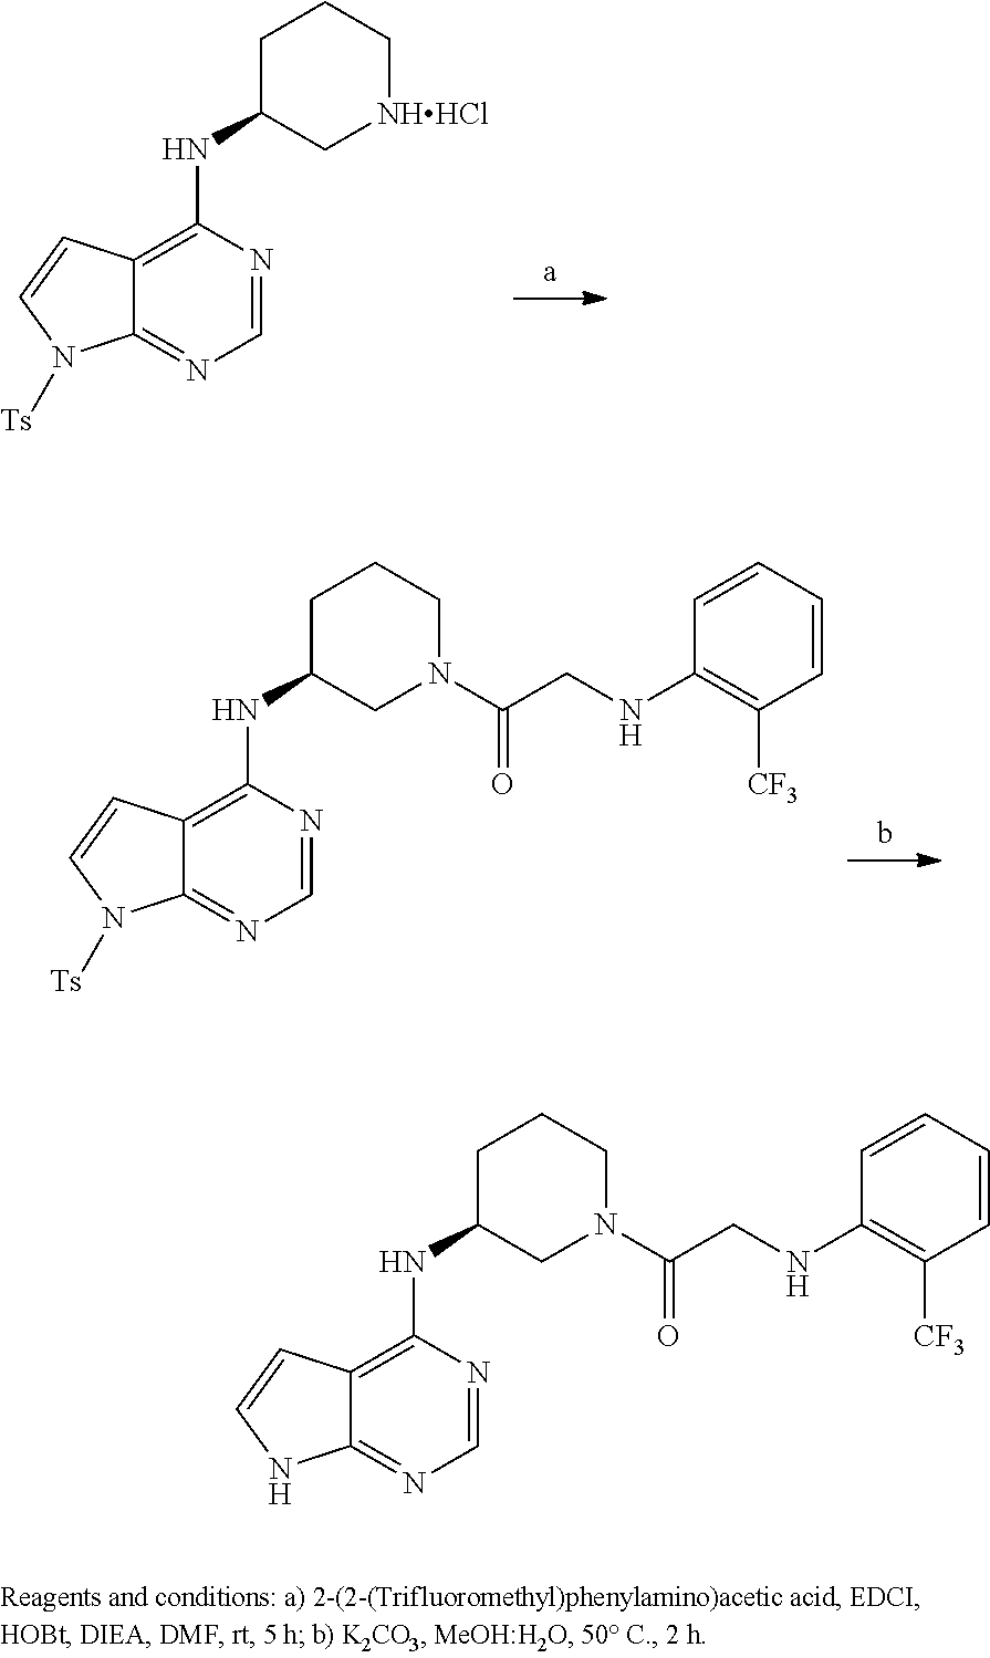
C1=NC(NC2C[NHHCl]CCC2)=C2C(=N1)N([Ts])C=C2.C1=NC(NC2CN(C(CNC3=C([CF3])C=CC=C3)=O)CCC2)=C2C(=N1)N([Ts])C=C2.C1=NC(NC2CN(C(CNC3=C([CF3])C=CC=C3)=O)CCC2)=C2C(=N1)NC=C2
